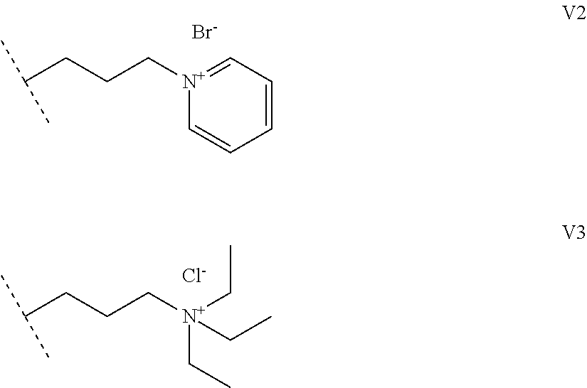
[N+]1(CCCC(C)C)=CC=CC=C1.[Br-].[N+](CC)(CC)(CCCC(C)C)CC.[Cl-]
